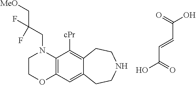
C(C=CC(O)=O)(O)=O.C1COC2=C(N1CC(C[MeO])(F)F)C([cPr])=C1C(=C2)CCNCC1
